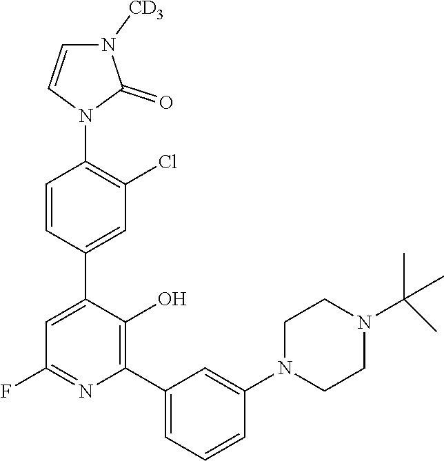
C1=C(C2=CC(Cl)=C(N3C(=O)N([CD3])C=C3)C=C2)C(O)=C(C2=CC=CC(N3CCN(C(C)(C)C)CC3)=C2)N=C1F
